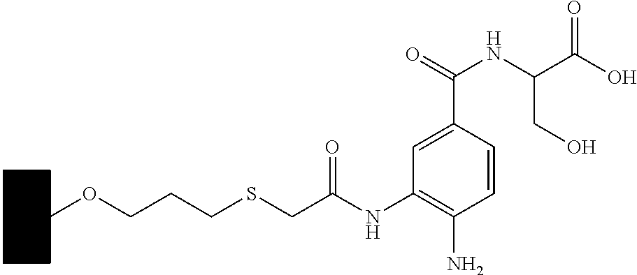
C1(NC(CSCCCOC2CCCCC2)=O)=C(N)C=CC(C(NC(C(O)=O)CO)=O)=C1
